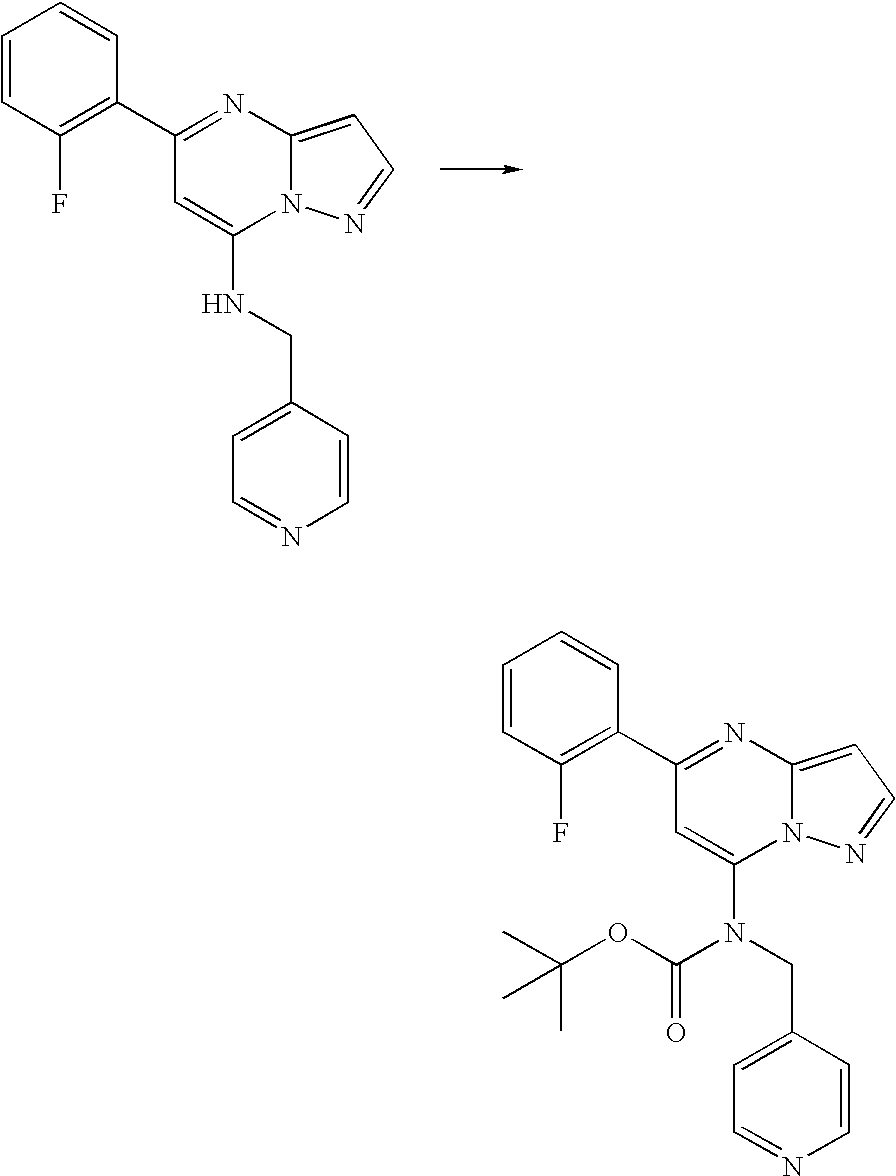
C1=CC(F)=C(C2=NC3=CC=NN3C(NCC3=CC=NC=C3)=C2)C=C1.C1=CC(F)=C(C2=NC3=CC=NN3C(N(CC3=CC=NC=C3)C(=O)OC(C)(C)C)=C2)C=C1
